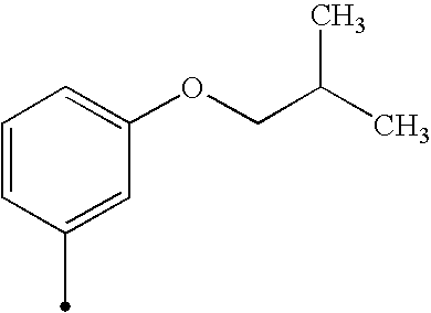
C1=CC(C)=CC(OCC(C)C)=C1
